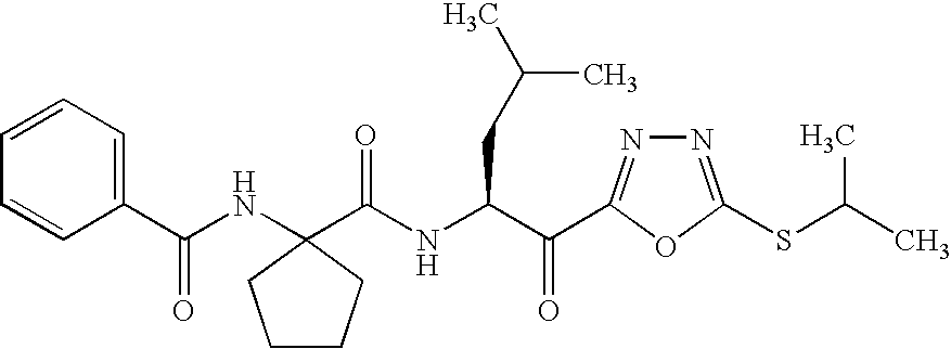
C1=CC=C(C(NC2(C(NC(C(=O)C3=NN=C(SC(C)C)O3)CC(C)C)=O)CCCC2)=O)C=C1
